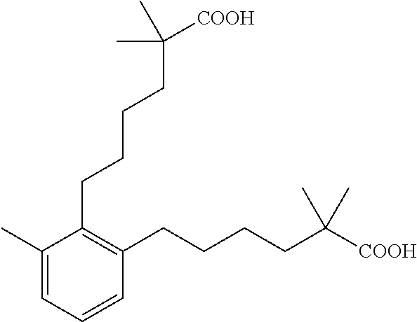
C1(C)=CC=CC(CCCCC([COOH])(C)C)=C1CCCCC(C)([COOH])C
